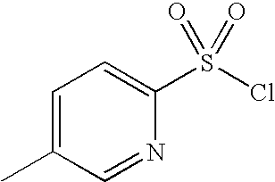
C1=C(C)C=NC(S(Cl)(=O)=O)=C1
